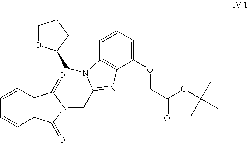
C1=CC=C(OCC(=O)OC(C)(C)C)C2=C1N(CC1OCCC1)C(CN1C(=O)C3=C(C1=O)C=CC=C3)=N2
